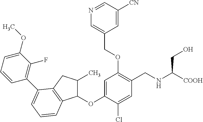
C1=C(OC2C(C)CC3=C2C=CC=C3C2=C(F)C(OC)=CC=C2)C(Cl)=CC(CNC([COOH])CO)=C1OCC1=CN=CC([CN])=C1
